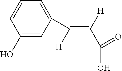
C1(O)=CC(C(=C(C(O)=O)[H])[H])=CC=C1
